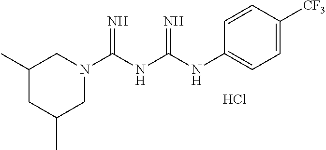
Cl.C1(C)CC(C)CN(C(NC(NC2=CC=C([CF3])C=C2)=N)=N)C1
